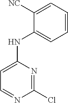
C1=CC=C([NC])C(NC2=CC=NC(Cl)=N2)=C1
